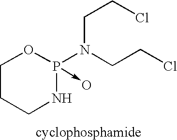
C1CCNP(N(CCCl)CCCl)(->O)O1
